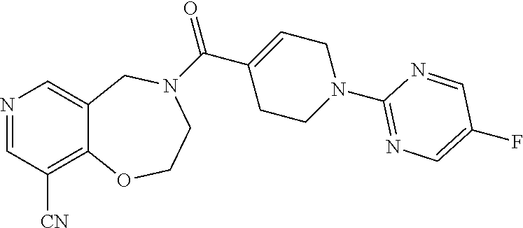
N1=CC([CN])=C2C(=C1)CN(C(C1=CCN(C3=NC=C(F)C=N3)CC1)=O)CCO2
